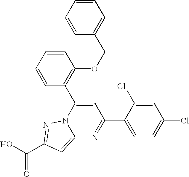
O=C(O)C1=NN2C(=C1)N=C(C1=CC=C(Cl)C=C1Cl)C=C2C1=C(OCC2=CC=CC=C2)C=CC=C1
